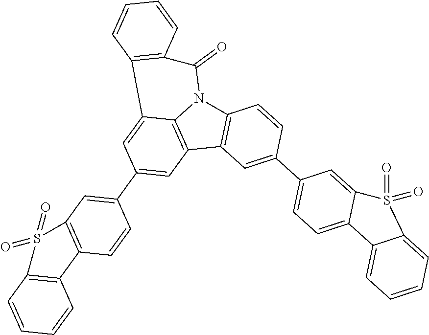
C12=C(C3=C4N1C(=O)C1=C(C4=CC(C4=CC5=C(C=C4)C4=C(C=CC=C4)S5(=O)=O)=C3)C=CC=C1)C=C(C1=CC=C3C(=C1)S(=O)(=O)C1=CC=CC=C31)C=C2
